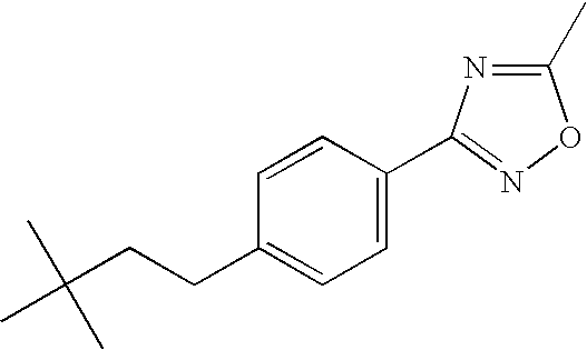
C1=C(C2=NOC(C)=N2)C=CC(CCC(C)(C)C)=C1
